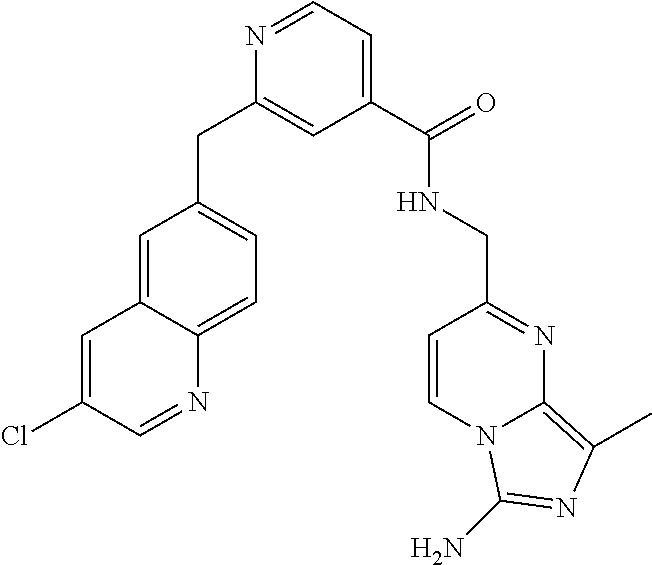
C1=NC(CC2=CC=C3C(=C2)C=C(Cl)C=N3)=CC(C(NCC2=NC3=C(C)N=C(N)N3C=C2)=O)=C1
